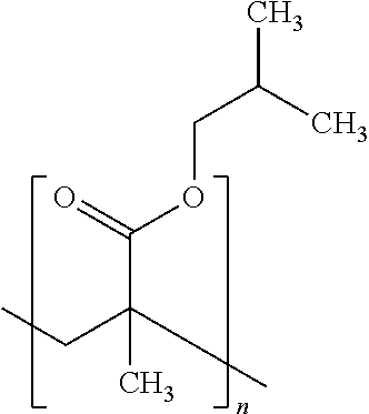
CC(C)COC(C(CC)(C)C)=O
